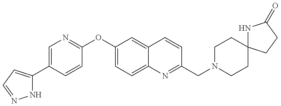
N1C(C2=CN=C(OC3=CC=C4C(=C3)C=CC(CN3CCC5(CC3)NC(=O)CC5)=N4)C=C2)=CC=N1
